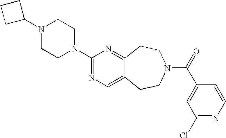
C1(N2CCN(C3=NC=C4C(=N3)CCN(C(=O)C3=CC(Cl)=NC=C3)CC4)CC2)CCC1
